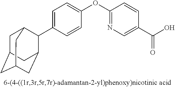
C1=C(C2C3CC4CC(CC2C4)C3)C=CC(OC2=NC=C(C(O)=O)C=C2)=C1
